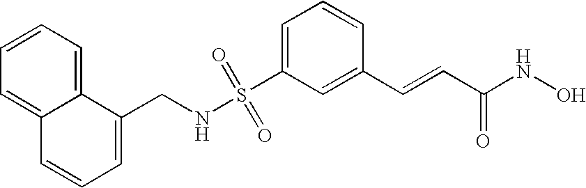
C1(S(NCC2=CC=CC3=CC=CC=C23)(=O)=O)=CC=CC(C=CC(NO)=O)=C1
